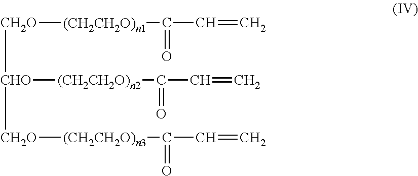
[CH2O]([CHO]([(CH2CH2O)n2]C(C=C)=O)[CH2O][(CH2CH2O)n3]C(C=C)=O)[(CH2CH2O)n1]C(C=C)=O
